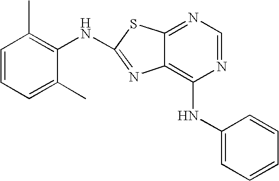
C1=CC=C(C)C(NC2=NC3=C(NC4=CC=CC=C4)N=CN=C3S2)=C1C
